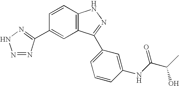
C1=CC2=C(C=C1C1=NNN=N1)C(C1=CC=CC(NC(C(C)O)=O)=C1)=NN2
